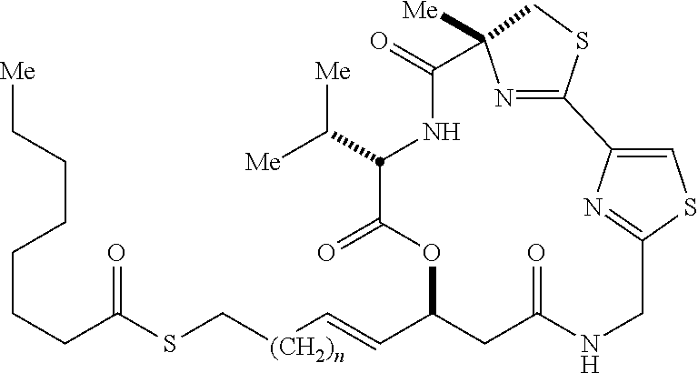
C(=CC1OC(=O)C(C([Me])[Me])NC(=O)C2([Me])N=C(SC2)C2=CSC(=N2)CNC(=O)C1)[(CH2)n]CSC(CCCCCC[Me])=O
